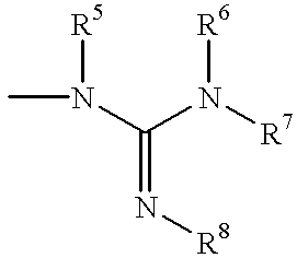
CN([R5])C(N([R7])[R6])=N[R8]
